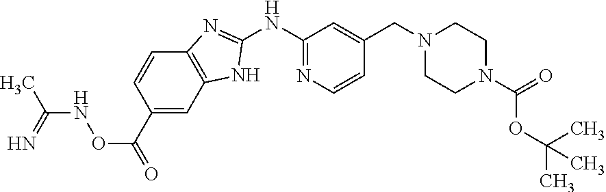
C1(NC2=NC=CC(CN3CCN(C(OC(C)(C)C)=O)CC3)=C2)=NC2=C(N1)C=C(C(=O)ONC(C)=N)C=C2
